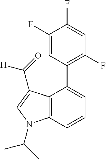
C1(F)=CC(C2=CC=CC3=C2C(C(=O)[H])=CN3C(C)C)=C(F)C=C1F
